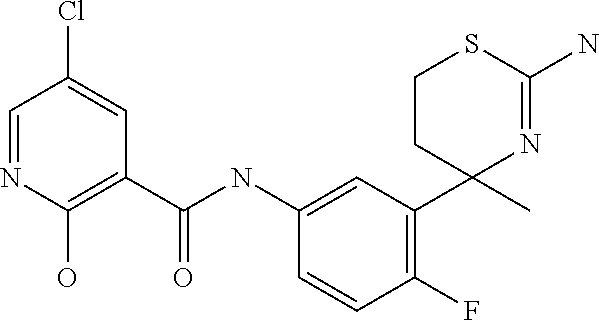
C1(C(NC2=CC(C3(C)N=C(N)SCC3)=C(F)C=C2)=O)=C(O)N=CC(Cl)=C1
